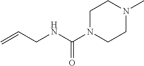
C1N(C(NCC=C)=O)CCN(C)C1
